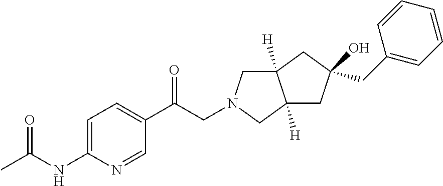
CC(NC1=CC=C(C(CN2CC3([H])C([H])(C2)CC(CC2=CC=CC=C2)(O)C3)=O)C=N1)=O
